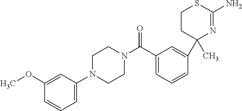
C1=C(C(N2CCN(C3=CC=CC(OC)=C3)CC2)=O)C=C(C2(C)N=C(N)SCC2)C=C1
